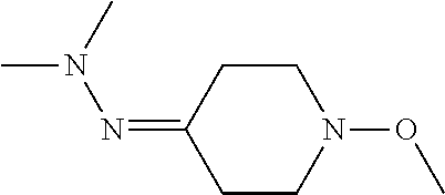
N(=C1CCN(OC)CC1)N(C)C
